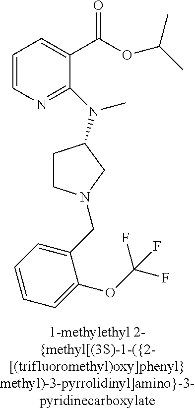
C1=CN=C(N(C)C2CCN(CC3=CC=CC=C3OC(F)(F)F)C2)C(C(OC(C)C)=O)=C1
